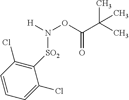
[H]N(OC(C(C)(C)C)=O)[SO2]C1=C(Cl)C=CC=C1Cl
